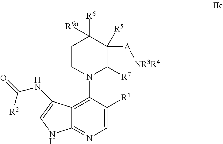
C1=C([R1])C(N2C([R7])C([R5])([A][NR3R4])C([R6])([R6a])CC2)=C2C(=N1)NC=C2NC(=O)[R2]
